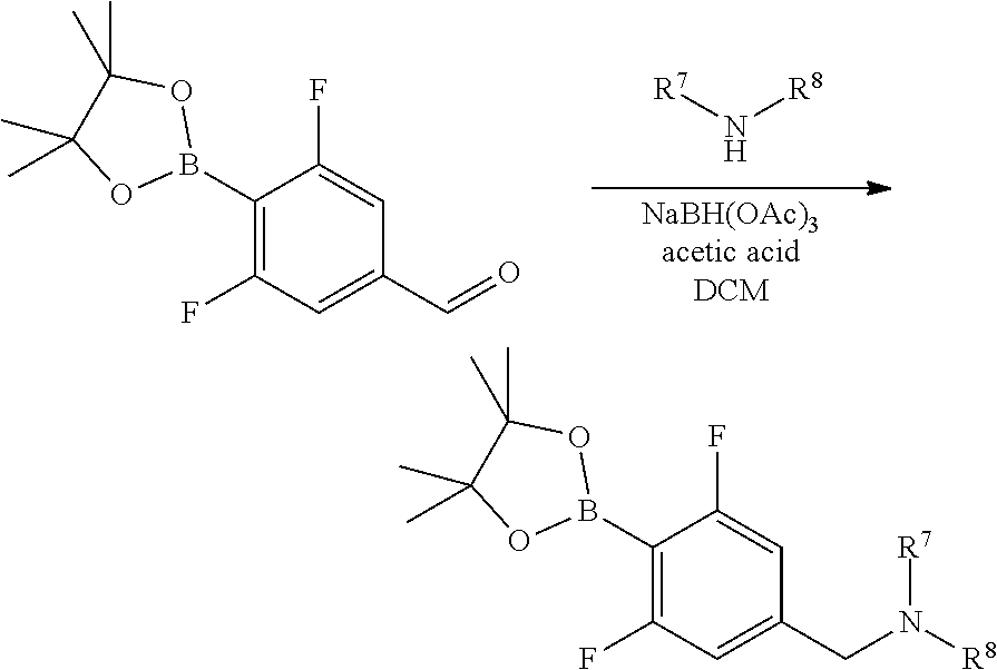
N([R8])[R7].C1(B2OC(C)(C)C(C)(C)O2)=C(F)C=C(C=O)C=C1F.C1(B2OC(C)(C)C(C)(C)O2)=C(F)C=C(CN([R8])[R7])C=C1F
